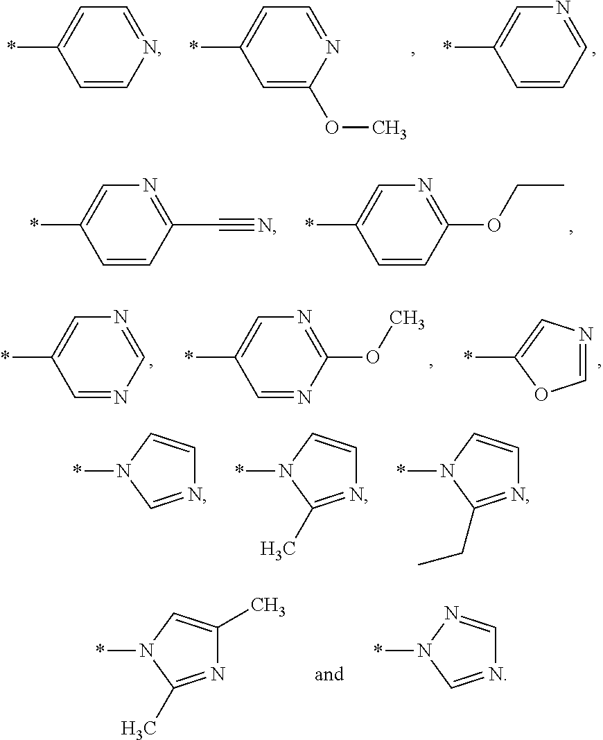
C1=C(OC)N=CC=C1*.C1=CC=NC=C1*.C1=CN=CC=C1*.C1=CC(C#N)=NC=C1*.C1=CC(OCC)=NC=C1*.C1(*)=CN=CO1.C1=NC=NC=C1*.C1=NC(OC)=NC=C1*.N1(*)C=NC=C1.N1(*)C(C)=NC=C1.N1(*)C(CC)=NC=C1.N1(*)C(C)=NC(C)=C1.N1(*)C=NC=N1
